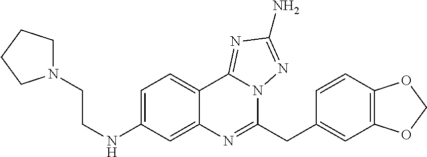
C(CNC1=CC=C2C(=C1)N=C(CC1=CC3=C(C=C1)OCO3)N1C2=NC(N)=N1)N1CCCC1
